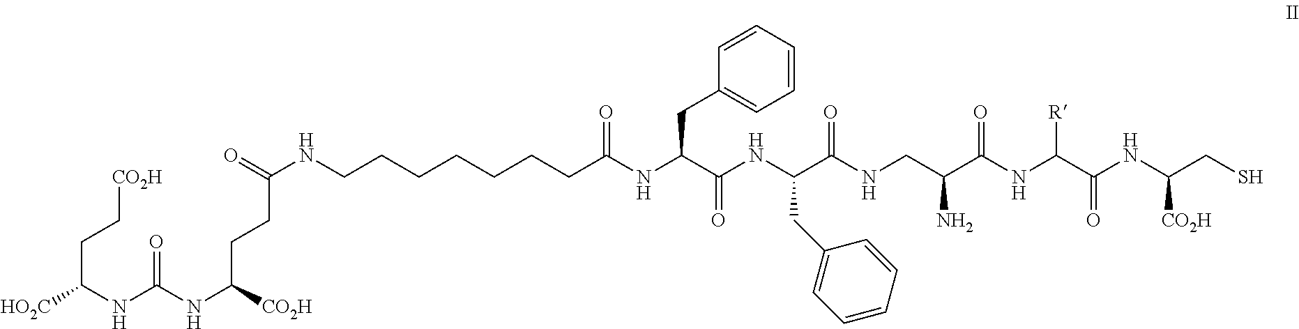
C(NC(NC([CO2H])CCC(NCCCCCCCC(NC(C(NC(C(=O)NCC(C(NC(C(NC(CS)[CO2H])=O)[R])=O)N)CC1=CC=CC=C1)=O)CC1=CC=CC=C1)=O)=O)=O)([HO2C])CC[CO2H]
